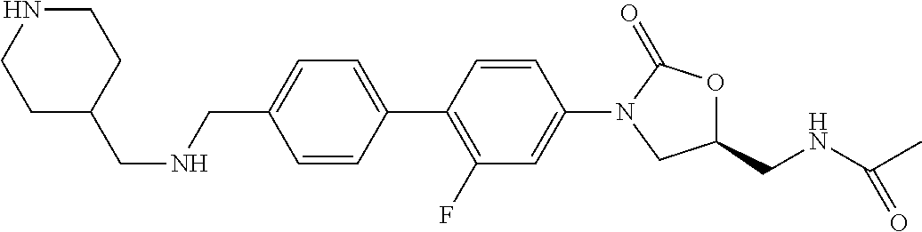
C1(CNCC2CCNCC2)=CC=C(C2=C(F)C=C(N3CC(CNC(C)=O)OC3=O)C=C2)C=C1
